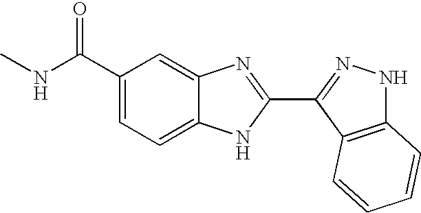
C1(C(NC)=O)=CC=C2C(=C1)N=C(C1=NNC3=C1C=CC=C3)N2
